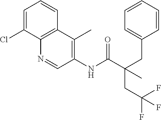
C1=C(Cl)C2=C(C=C1)C(C)=C(NC(C(CC1=CC=CC=C1)(CC(F)(F)F)C)=O)C=N2
